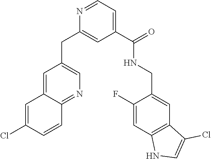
N1=CC=C(C(NCC2=CC3=C(C=C2F)NC=C3Cl)=O)C=C1CC1=CN=C2C(=C1)C=C(Cl)C=C2
